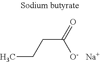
C(CC(=O)[O-])C.[Na]
